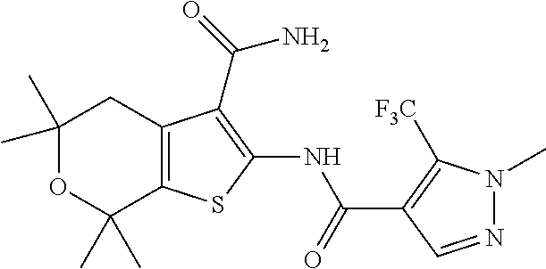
C1(C)(C)OC(C)(C)C2=C(C1)C(C(=O)N)=C(NC(C1=C([F3C])N(C)N=C1)=O)S2
